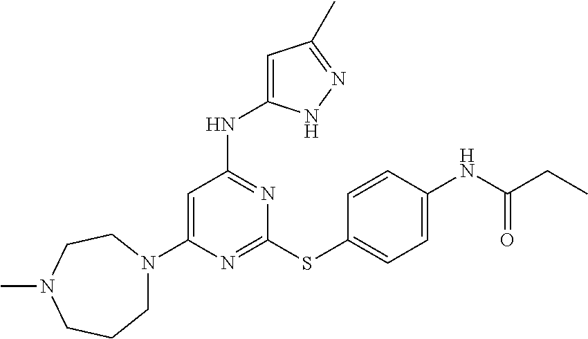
N1=C(SC2=CC=C(NC(CC)=O)C=C2)N=C(NC2=CC(C)=NN2)C=C1N1CCCN(C)CC1
